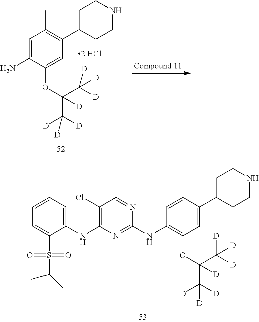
C1(C2CCNCC2)=C(C)C=C(N)C(OC(C([D])([D])[D])(C([D])([D])[D])[D])=C1.C1=C(C)C(C2CCNCC2)=CC(OC(C([D])([D])[D])(C([D])([D])[D])[D])=C1NC1=NC(NC2=CC=CC=C2S(C(C)C)(=O)=O)=C(Cl)C=N1
